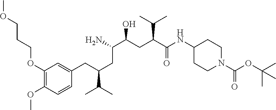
C1(OCCCOC)=C(OC)C=CC(CC(C(C)C)CC(C(CC(C(NC2CCN(C(OC(C)(C)C)=O)CC2)=O)C(C)C)O)N)=C1
